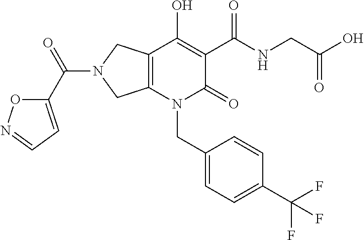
C12=C(N(CC3=CC=C(C(F)(F)F)C=C3)C(=O)C(C(NCC(O)=O)=O)=C1O)CN(C(C1=CC=NO1)=O)C2
